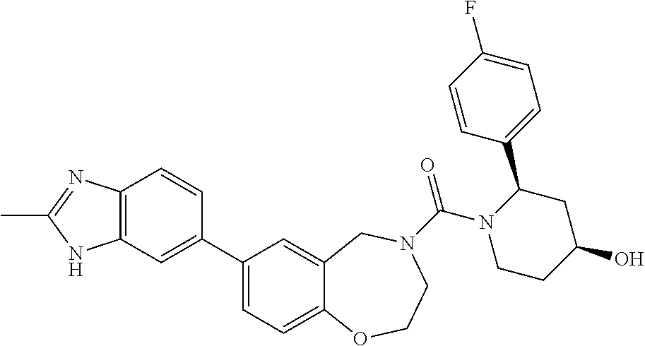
C1(C2=CC3=C(C=C2)N=C(C)N3)=CC=C2C(=C1)CN(C(N1CCC(O)CC1C1=CC=C(F)C=C1)=O)CCO2
